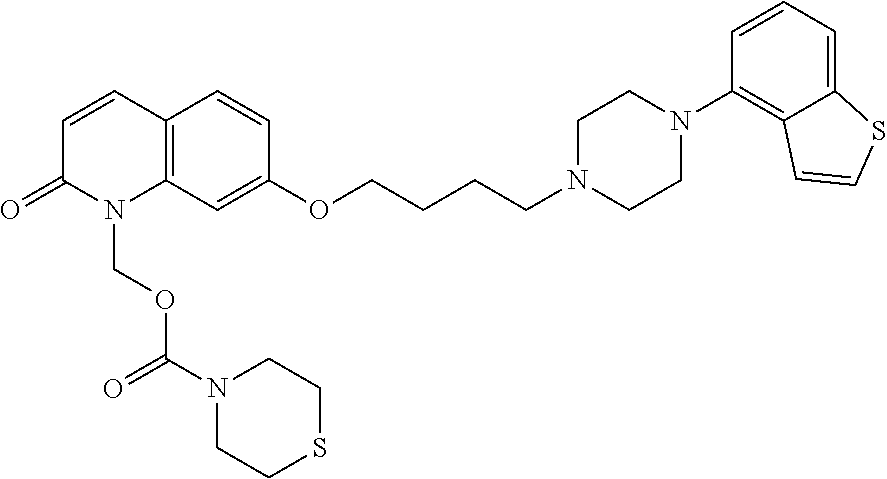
C12=C(C=CC(=O)N1COC(=O)N1CCSCC1)C=CC(OCCCCN1CCN(C3=C4C(=CC=C3)SC=C4)CC1)=C2
